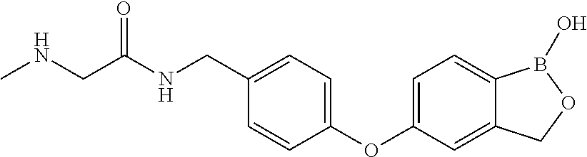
C(C(NCC1=CC=C(OC2=CC=C3C(=C2)COB3O)C=C1)=O)NC
